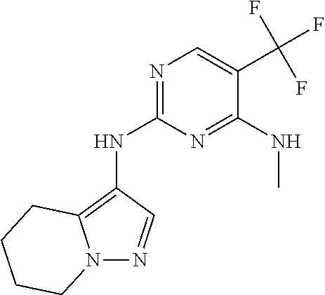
N1=C(NC2=C3N(N=C2)CCCC3)N=C(NC)C(C(F)(F)F)=C1
